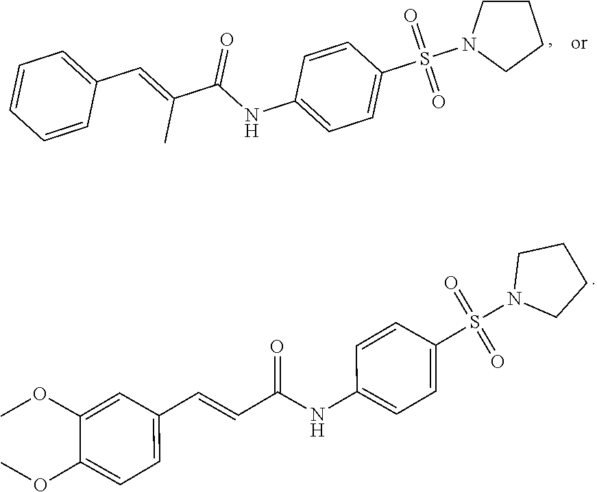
C1(OC)=CC(C=CC(NC2=CC=C(S(=O)(=O)N3CCCC3)C=C2)=O)=CC=C1OC.C1=CC=CC(C=C(C(NC2=CC=C(S(=O)(=O)N3CCCC3)C=C2)=O)C)=C1
